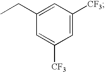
C1(CC)=CC([CF3])=CC([CF3])=C1
